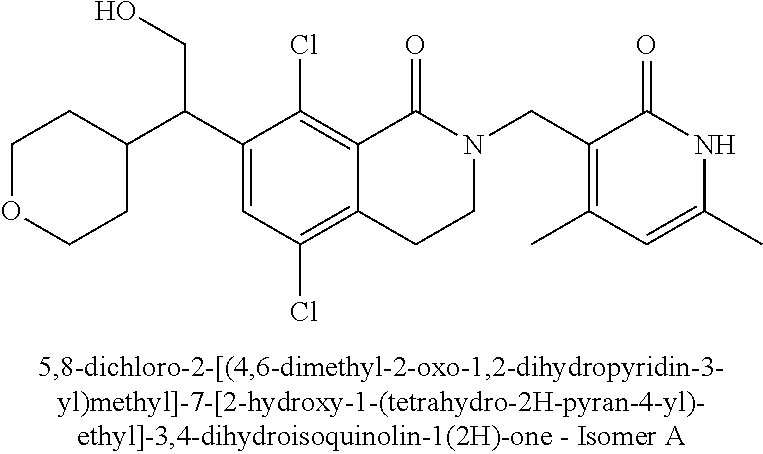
C1(C(C2CCOCC2)CO)=CC(Cl)=C2C(=C1Cl)C(=O)N(CC1=C(C)C=C(C)NC1=O)CC2
